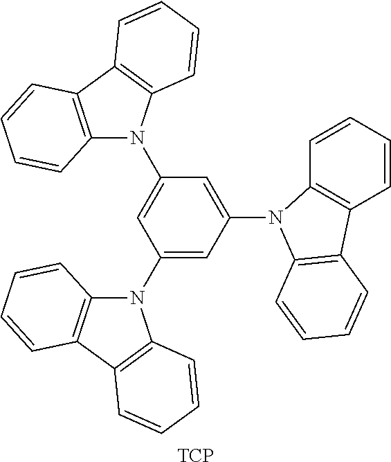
C1(N2C3=C(C4=C2C=CC=C4)C=CC=C3)=CC(N2C3=C(C=CC=C3)C3=C2C=CC=C3)=CC(N2C3=C(C4=C2C=CC=C4)C=CC=C3)=C1.[TCP]
